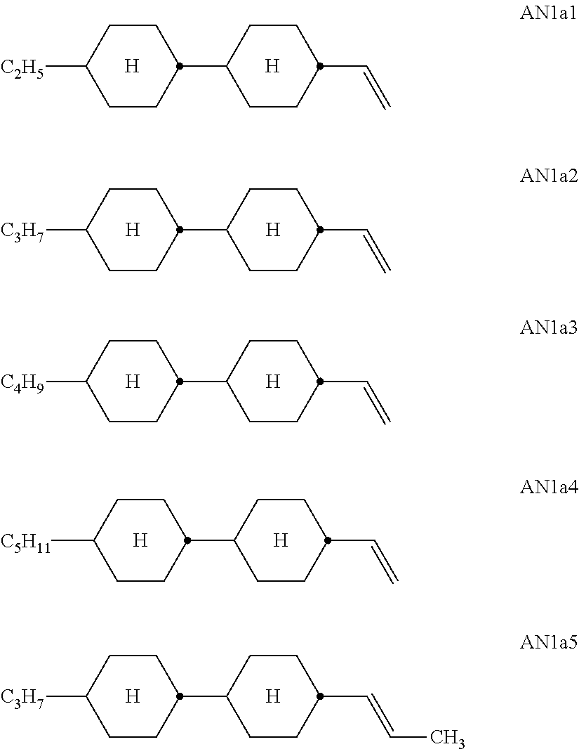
C1CC([C2H5])CCC1C1CCC(C=C)CC1.[H].[H].C1CC([C3H7])CCC1C1CCC(C=C)CC1.[H].[H].C1CC([C4H9])CCC1C1CCC(C=C)CC1.[H].[H].C1CC([C5H11])CCC1C1CCC(C=C)CC1.[H].[H].C1CC([C3H7])CCC1C1CCC(C=CC)CC1.[H].[H]
